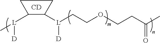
[L]([D])(C1C([L](CCOCCC(C)=O)[D])CC1)C.[CD]
